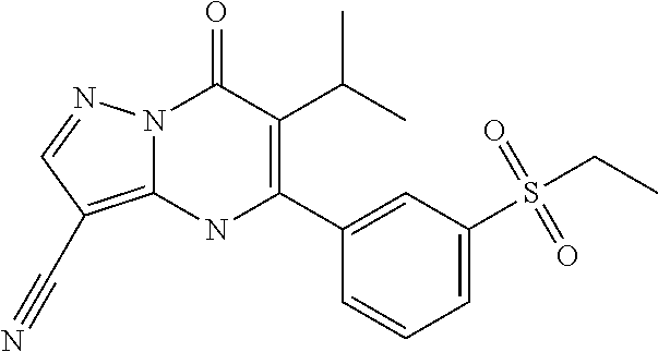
N12C(=C(C#N)C=N1)NC(C1=CC(S(CC)(=O)=O)=CC=C1)=C(C(C)C)C2=O
